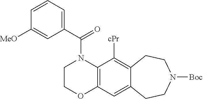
C1COC2=C(N1C(C1=CC=CC([OMe])=C1)=O)C([cPr])=C1C(=C2)CCN([Boc])CC1
